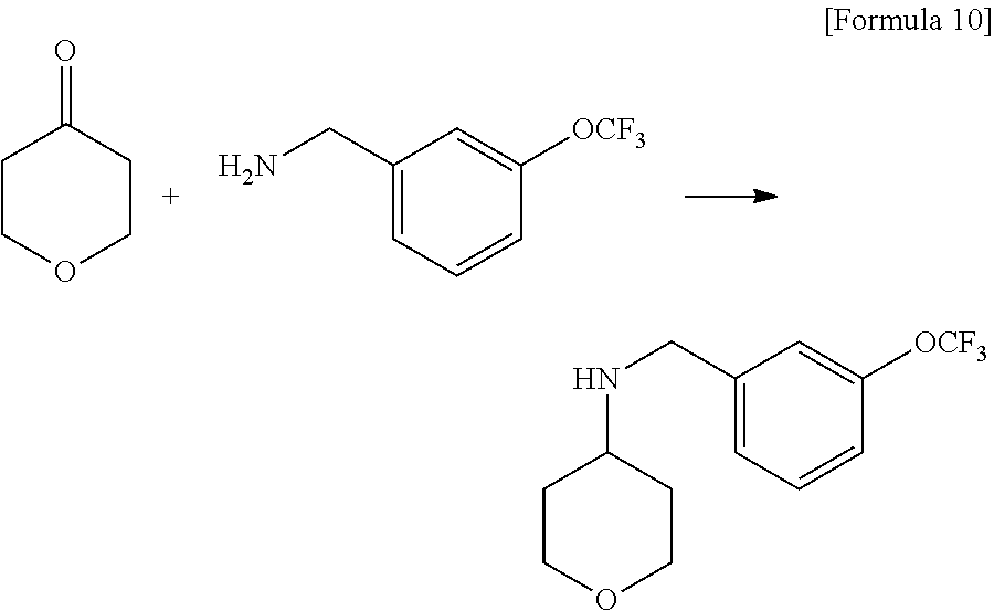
C1COCCC1=O.C1(CN)=CC=CC([OCF3])=C1.C1(CNC2CCOCC2)=CC=CC([OCF3])=C1
